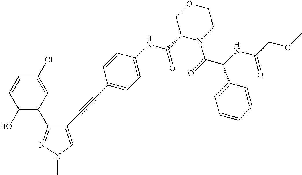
C1(O)=C(C2=NN(C)C=C2C#CC2=CC=C(NC(=O)C3N(C(=O)C(C4=CC=CC=C4)NC(=O)COC)CCOC3)C=C2)C=C(Cl)C=C1
